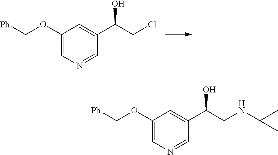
C1(OC[Ph])=CN=CC(C(CCl)O)=C1.C1(OC[Ph])=CN=CC(C(CNC(C)(C)C)O)=C1
